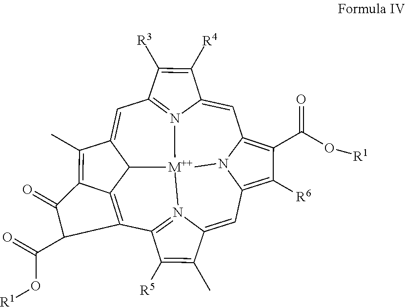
C1=C2N3=C(C=C4C5C6=C(C7=N8C(=CC9=C([R6])C(C(O[R1])=O)=C1N9[M++]853)C(C)=C7[R5])C(C(=O)O[R1])C(=O)C6=C4C)C([R3])=C2[R4]
